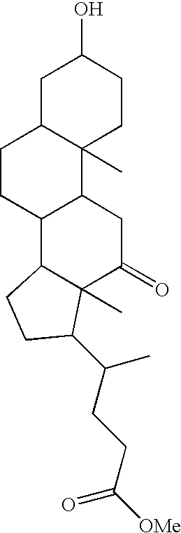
C1C2C(C)(CCC1O)C1C(CC2)C2C(C)(C(=O)C1)C(C(CCC(=O)[OMe])C)CC2
